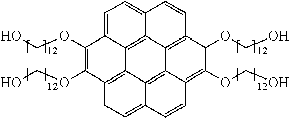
C1(OCO)=C(OCO)C2=C3C4=C5C6=C(C(OCO)C(OCO)=C7C6=C3C(=CC2)C=C7)C=CC5=CC=C14
